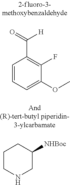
C1=CC=C(OC)C(F)=C1C([H])=O.C1CNCC([NHBoc])C1
